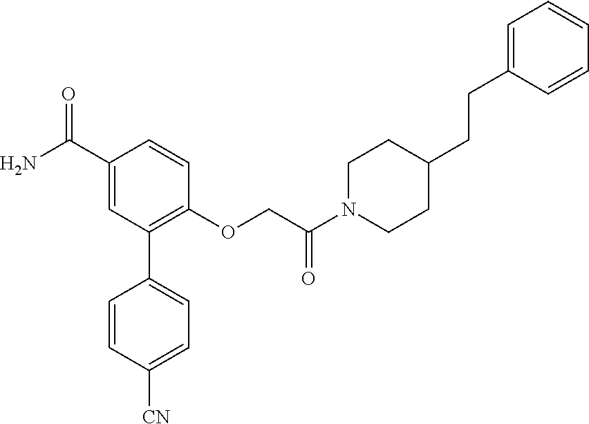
C1(C(N)=O)=CC(C2=CC=C([CN])C=C2)=C(OCC(N2CCC(CCC3=CC=CC=C3)CC2)=O)C=C1
